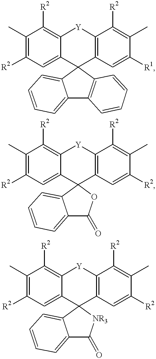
C1(C)=C([R2])C=C2C(=C1[R2])[Y]C1=C(C=C([R1])C(C)=C1[R2])C21C2=C(C3=CC=CC=C31)C=CC=C2.C1(C)=C([R2])C=C2C(=C1[R2])[Y]C1=C(C=C([R2])C(C)=C1[R2])C21OC(=O)C2=CC=CC=C21.C1(C)=C([R2])C=C2C(=C1[R2])[Y]C1=C(C=C([R2])C(C)=C1[R2])C21[NR3]C(=O)C2=CC=CC=C21
